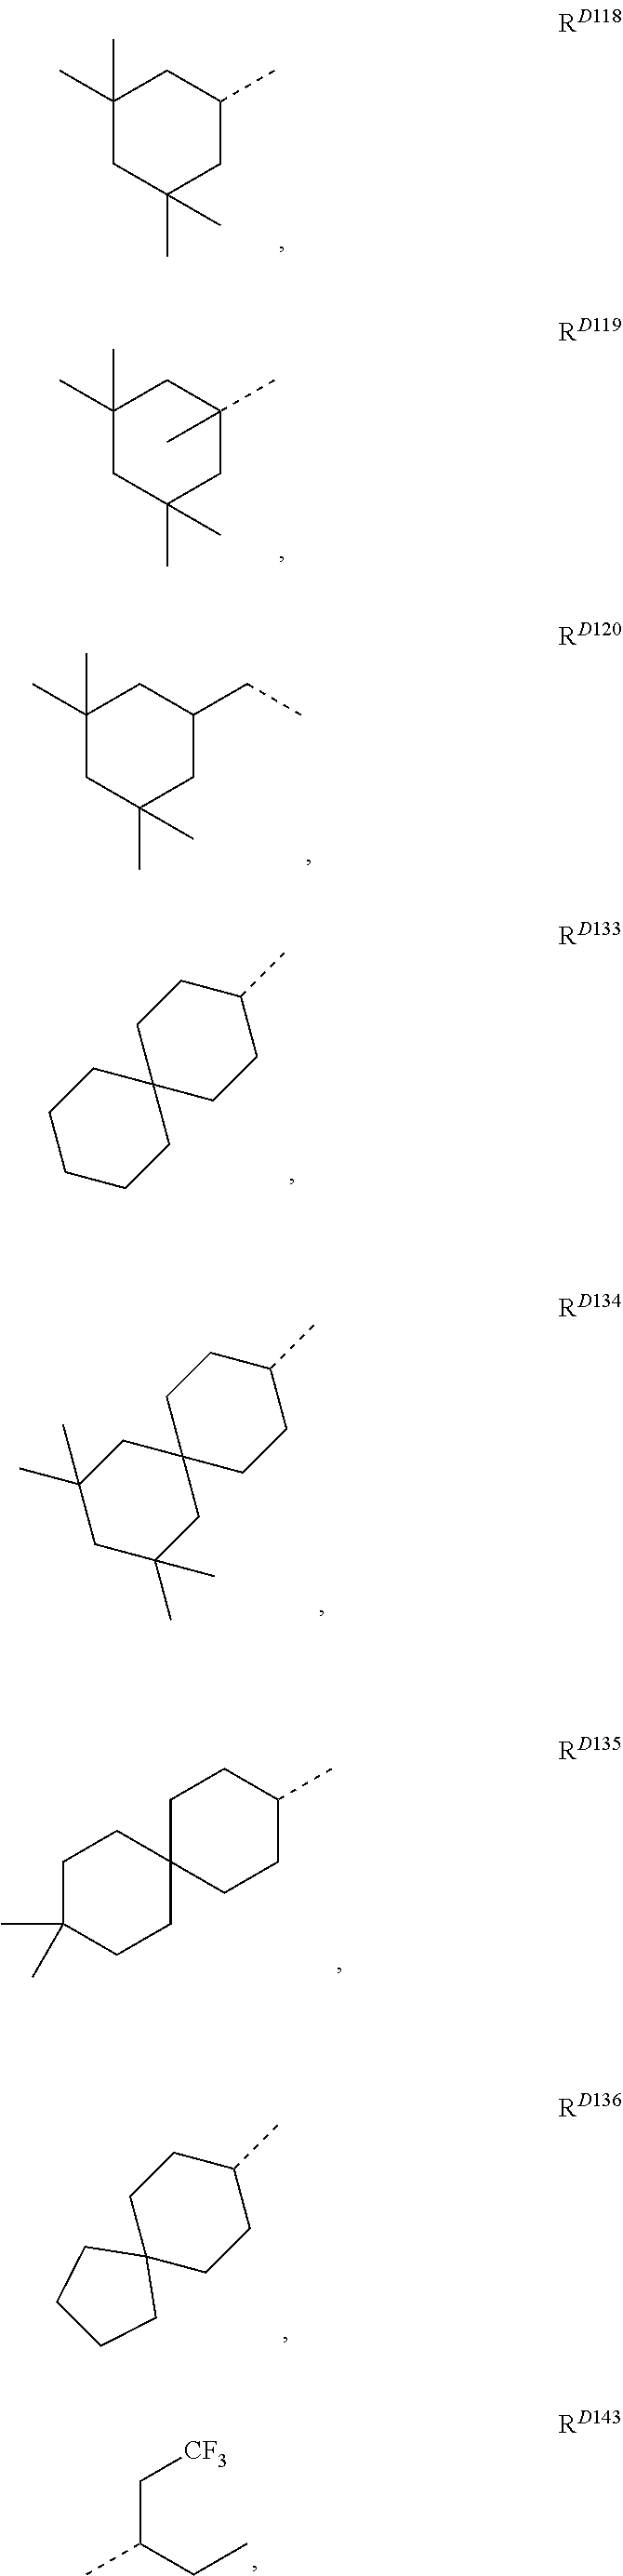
C1(C)(C)CC(C)(C)CC(C)C1.C1(C)(C)CC(C)(C)CC(C)(C)C1.C1(C)(C)CC(C)(C)CC(CC)C1.C1CCCC2(C1)CCC(C)CC2.C1(C)(C)CC(C)(C)CC2(C1)CCC(C)CC2.C1C(C)(C)CCC2(C1)CCC(C)CC2.C1C2(CCC(C)C1)CCCC2.C(C(CC)C)[CF3]
